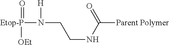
[Etop-P](N(CCNC(=O)[Parent Polymer])[H])(=O)[OEt]
